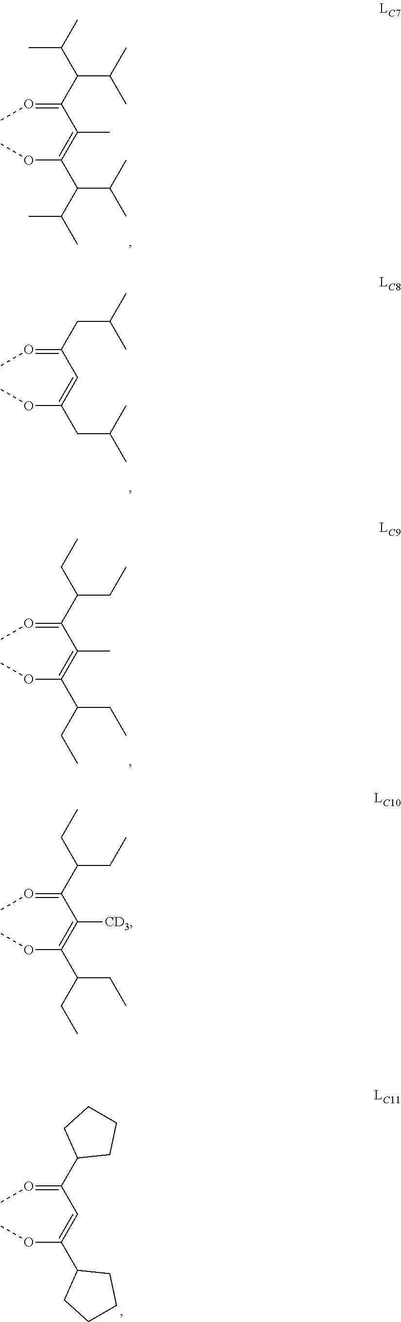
C(=OC)(C(=C(OC)C(C(C)C)C(C)C)C)C(C(C)C)C(C)C.C(=OC)(C=C(OC)CC(C)C)CC(C)C.C(=OC)(C(=C(OC)C(CC)CC)C)C(CC)CC.C(=OC)(C(=C(OC)C(CC)CC)[CD3])C(CC)CC.C(=OC)(C=C(OC)C1CCCC1)C1CCCC1
